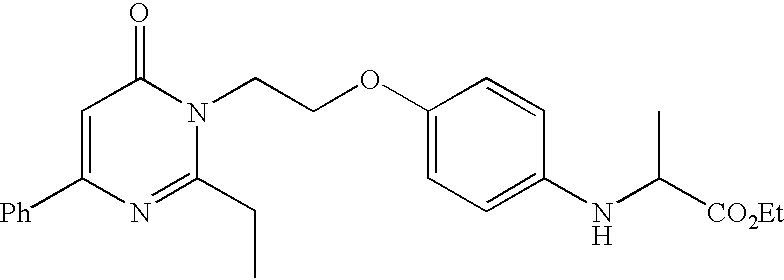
C1(CC)=NC([Ph])=CC(=O)N1CCOC1=CC=C(NC([CO2Et])C)C=C1
